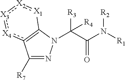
C1([R7])=NN(C(C(N([R1])[R2])=O)([R4])[R3])C2=c1[X4]:[X3]:[X2]:[X1]2
